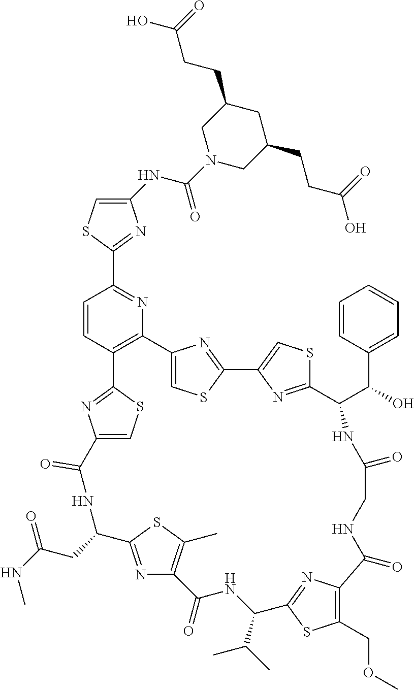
C1(NC(N2CC(CCC(O)=O)CC(CCC(O)=O)C2)=O)=CSC(C2=NC3=C(C=C2)C2=NC(=CS2)C(=O)NC(CC(=O)NC)C2=NC(=C(C)S2)C(=O)NC(C(C)C)C2=NC(=C(COC)S2)C(=O)NCC(=O)NC(C(C2=CC=CC=C2)O)C2=NC(=CS2)C2=NC3=CS2)=N1
